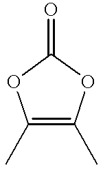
C1(C)=C(C)OC(=O)O1
